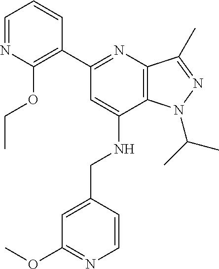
C1=NC(OCC)=C(C2=NC3=C(C(NCC4=CC(OC)=NC=C4)=C2)N(C(C)C)N=C3C)C=C1
